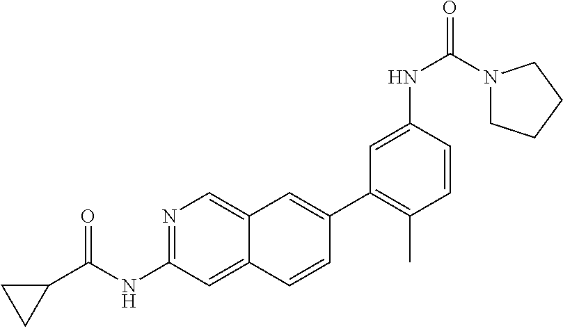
C1(C2=CC3=CN=C(NC(=O)C4CC4)C=C3C=C2)=C(C)C=CC(NC(N2CCCC2)=O)=C1
